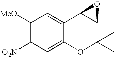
C1([MeO])=C([O2N])C=C2C(=C1)C1C(C(C)(C)O2)O1
